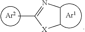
C1CN=C(C)[X]1.[Ar2]
